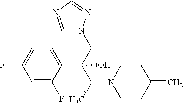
C1=NC=NN1CC(C(C)N1CCC(=C)CC1)(C1=CC=C(F)C=C1F)O
